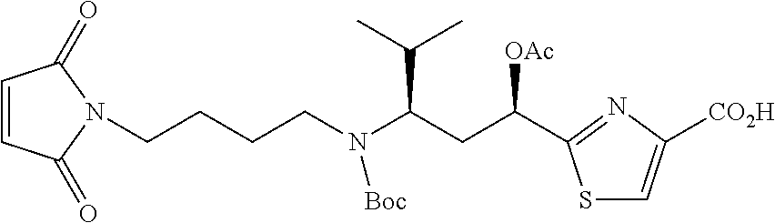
C1=CC(=O)N(CCCCN([Boc])C(C(C)C)CC([OAc])C2=NC([CO2H])=CS2)C1=O
